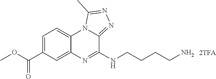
C1=C(C(OC)=O)C=C2C(=C1)N1C(=NN=C1C)C(NCCCCN)=N2
